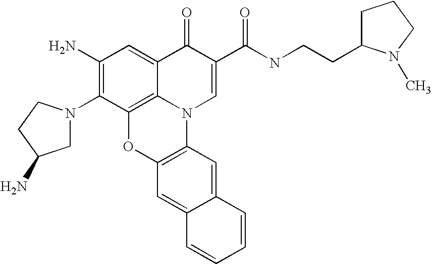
C1(N)=C(N2CC(N)CC2)C2=C3C(=C1)C(=O)C(C(NCCC1N(C)CCC1)=O)=CN3C1=C(O2)C=C2C(=C1)C=CC=C2
